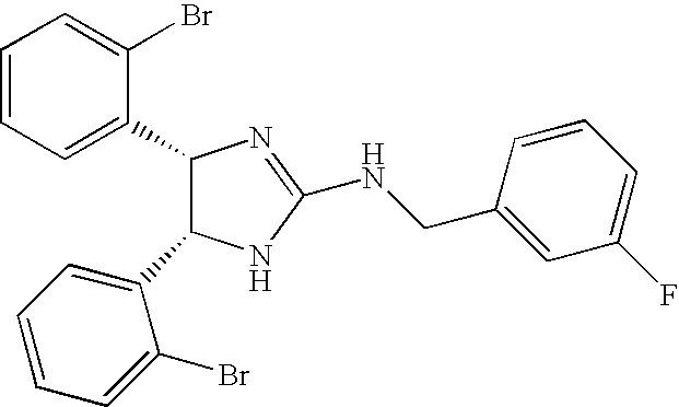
C1=CC=C(C2C(C3=CC=CC=C3Br)NC(NCC3=CC(F)=CC=C3)=N2)C(Br)=C1
